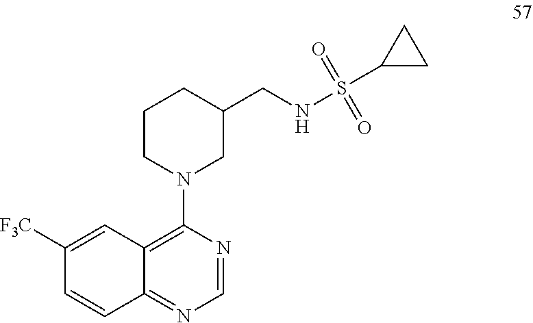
C1CN(C2=C3C(=NC=N2)C=CC([F3C])=C3)CC(CNS(C2CC2)(=O)=O)C1
